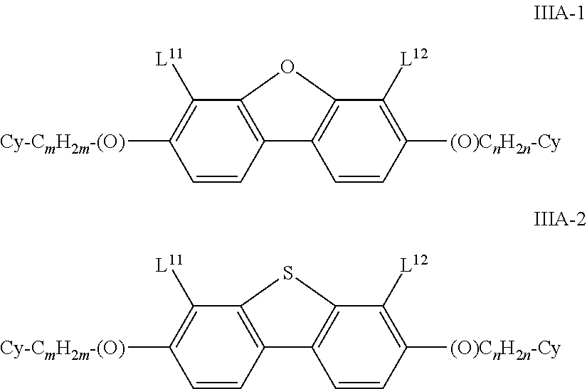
C1=CC2=C(C([L11])=C1[Cy-CmH2m-(O)])OC1=C2C=CC([(O)CnH2n-Cy])=C1[L12].C1=CC2=C(C([L11])=C1[Cy-CmH2m-(O)])SC1=C2C=CC([(O)CnH2n-Cy])=C1[L12]
